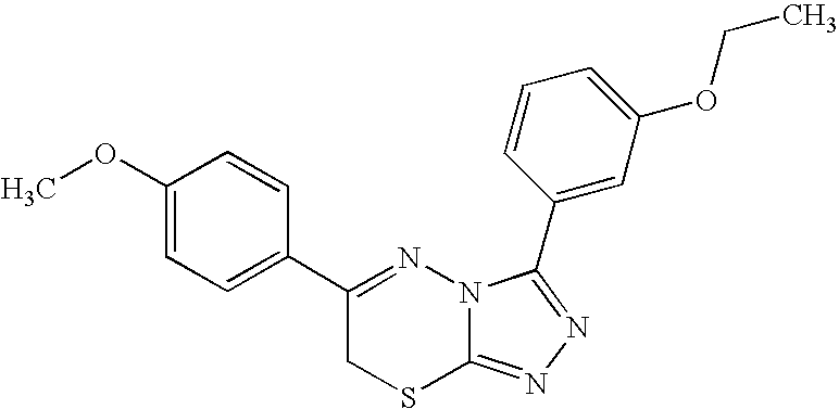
C1(OC)=CC=C(C2=NN3C(=NN=C3C3=CC(OCC)=CC=C3)SC2)C=C1
